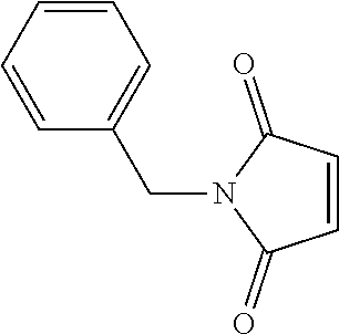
C1(=O)C=CC(=O)N1CC1=CC=CC=C1
